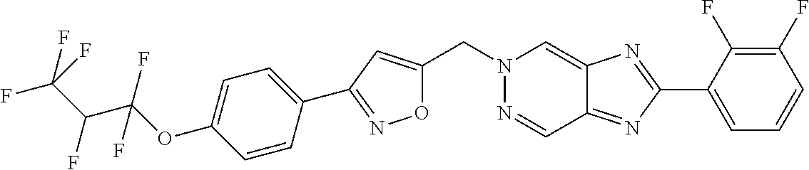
C(N1N=CC2=NC(C3=CC=CC(F)=C3F)=NC2=C1)C1=CC(C2=CC=C(OC(C(C(F)(F)F)F)(F)F)C=C2)=NO1
